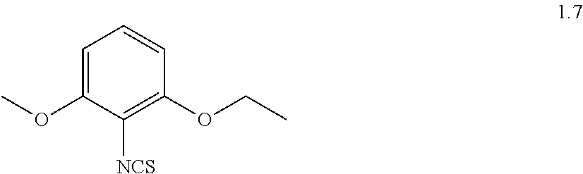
C1=C(OC)C([NCS])=C(OCC)C=C1
